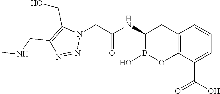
C12=C(C(C(O)=O)=CC=C1)OB(O)C(NC(=O)CN1C(CO)=C(CNC)N=N1)C2
